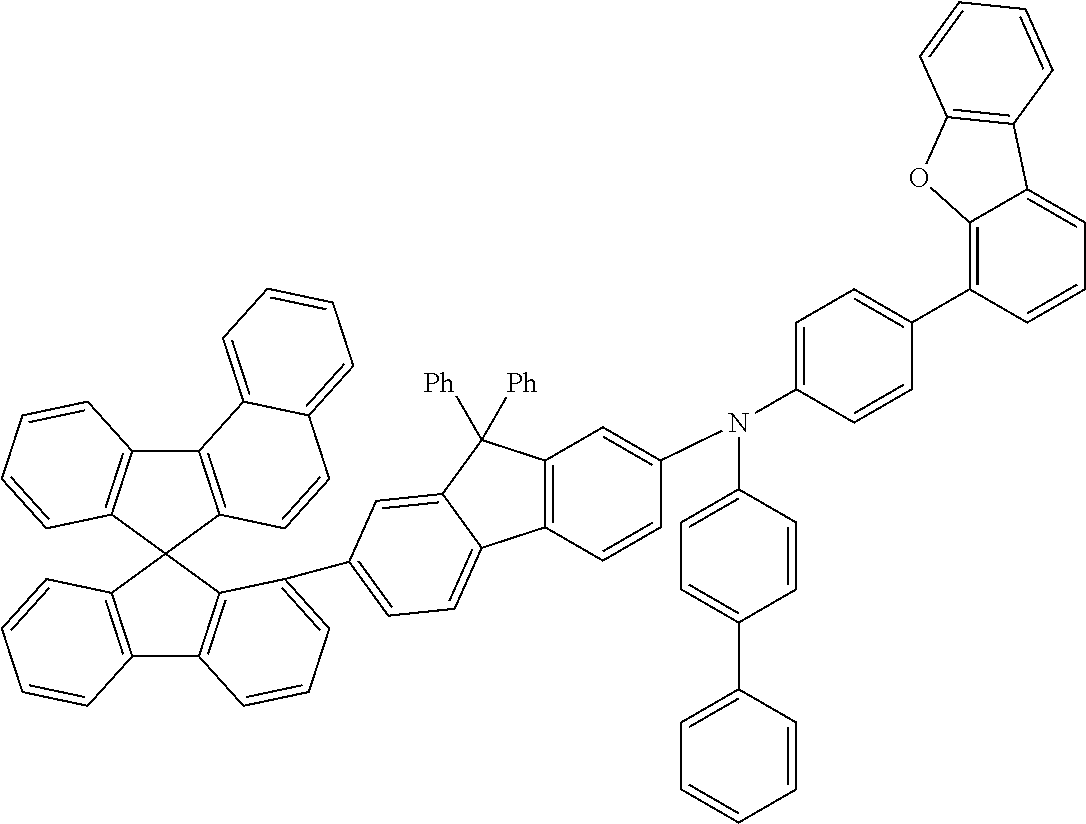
C12=C(C=CC(N(C3=CC=C(C4=C5C(=CC=C4)C4=C(O5)C=CC=C4)C=C3)C3=CC=C(C4=CC=CC=C4)C=C3)=C1)C1=CC=C(C3=CC=CC4=C3C3(C5=C(C6=C3C=CC3=CC=CC=C63)C=CC=C5)C3=C4C=CC=C3)C=C1C2([Ph])[Ph]
